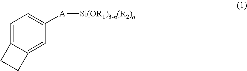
C1=C2C(=CC([A][Si(OR1)3-n(R2)n])=C1)CC2
